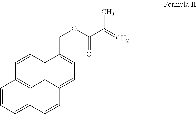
C12=C3C(=CC=C1COC(C(=C)C)=O)C=CC1=CC=CC(=C31)C=C2
